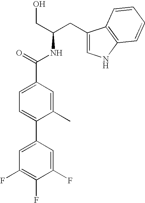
C1=C(C2=CC(F)=C(F)C(F)=C2)C(C)=CC(C(=O)NC(CO)CC2=CNC3=C2C=CC=C3)=C1
